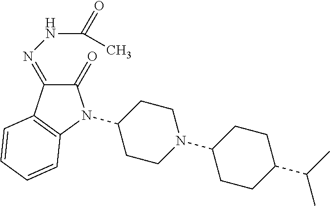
C1(N2C(=O)C(=NNC(=O)C)C3=C2C=CC=C3)CCN(C2CCC(C(C)C)CC2)CC1
